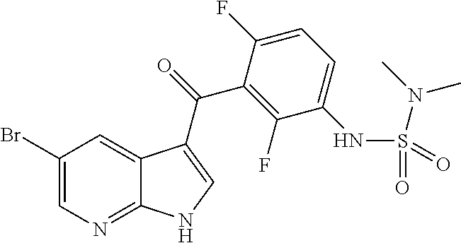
C1(Br)=CN=C2C(=C1)C(C(=O)C1=C(F)C(NS(N(C)C)(=O)=O)=CC=C1F)=CN2
